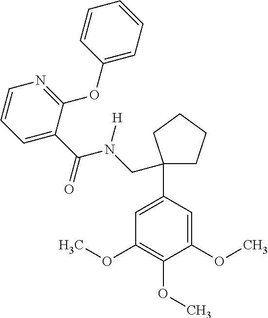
O(C1=C(OC)C=C(C2(CN(C(=O)C3=CC=CN=C3OC3=CC=CC=C3)[H])CCCC2)C=C1OC)C
